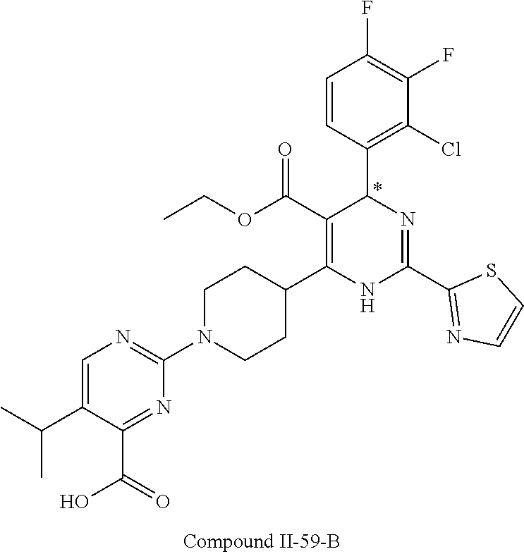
C1(F)=C(F)C=CC(C2N=C(C3=NC=CS3)NC(C3CCN(C4=NC=C(C(C)C)C(C(O)=O)=N4)CC3)=C2C(OCC)=O)=C1Cl
